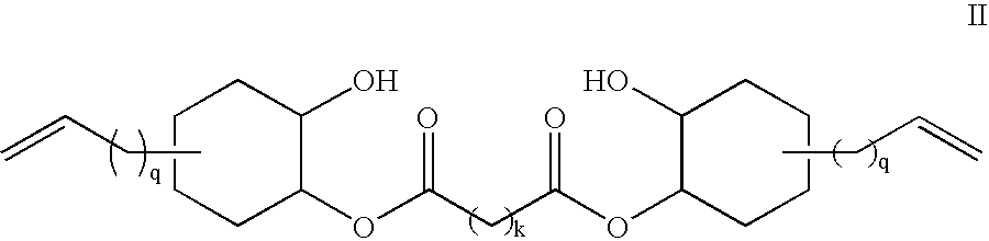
CCC=C.C1C(OC(=O)CC(OC2CCCCC2O)=O)C(O)CCC1.CCC=C
